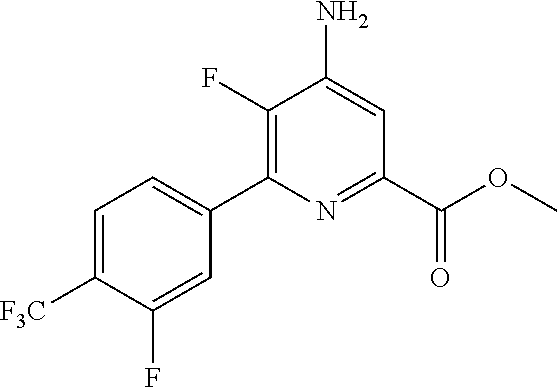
C1(F)=C(C2=CC=C([F3C])C(F)=C2)N=C(C(OC)=O)C=C1N
